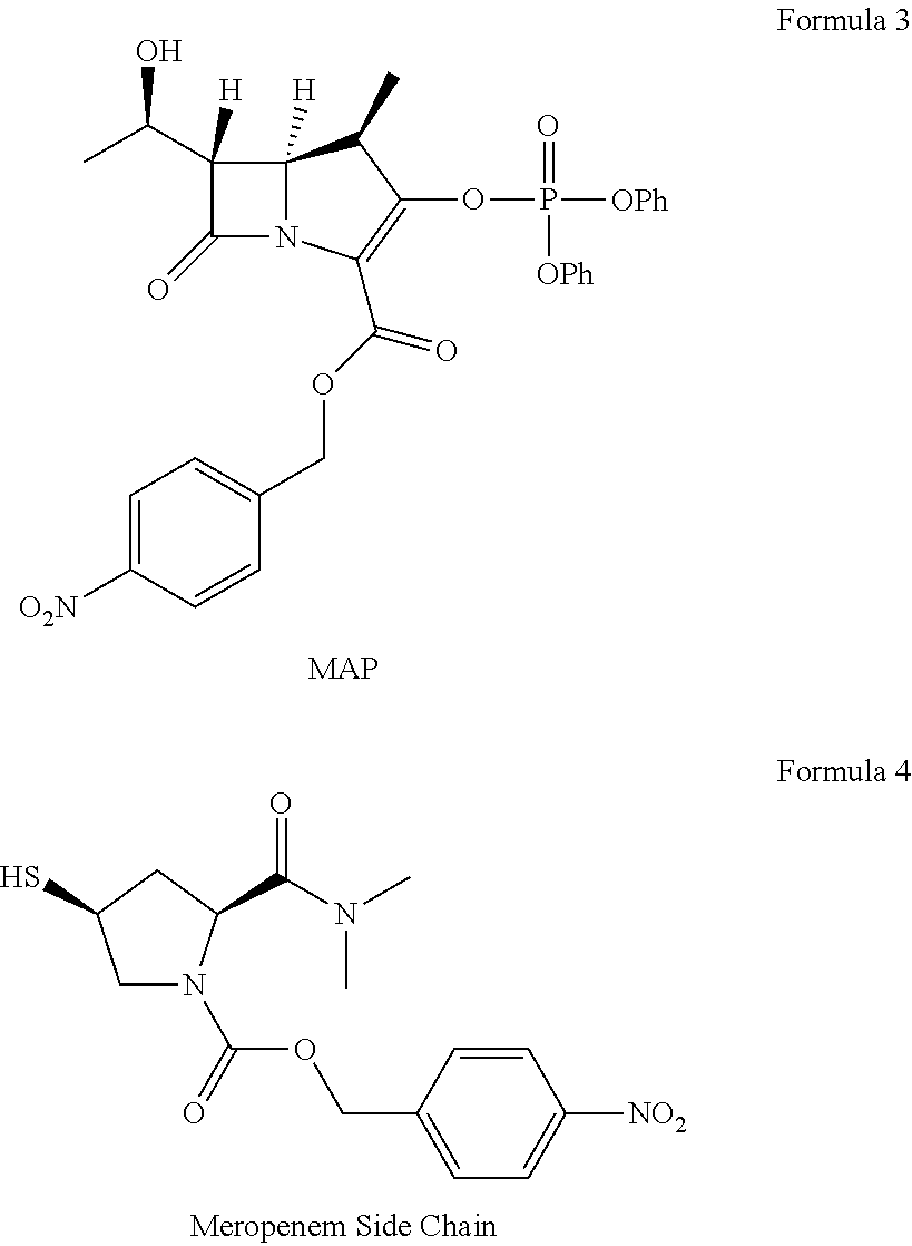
C1(C(C)O)([H])C(=O)N2C1([H])C(C)C(OP(=O)([OPh])[OPh])=C2C(OCC1=CC=C([O2N])C=C1)=O.SC1CN(C(=O)OCC2=CC=C([NO2])C=C2)C(C(N(C)C)=O)C1
